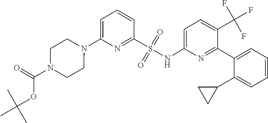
N1(C2=CC=CC(S(NC3=CC=C(C(F)(F)F)C(C4=CC=CC=C4C4CC4)=N3)(=O)=O)=N2)CCN(C(=O)OC(C)(C)C)CC1
